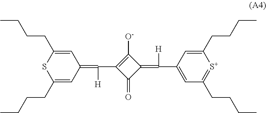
C1(CCCC)=CC(=C(C2=C([O-])C(=C(C3=CC(CCCC)=[S+]C(CCCC)=C3)[H])C2=O)[H])C=C(CCCC)S1
